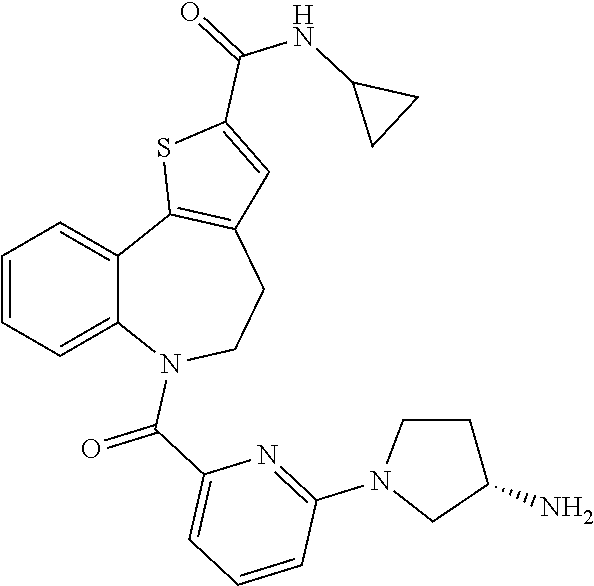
C1=CC=C2C(=C1)C1=C(CCN2C(C2=CC=CC(N3CC(N)CC3)=N2)=O)C=C(C(NC2CC2)=O)S1
